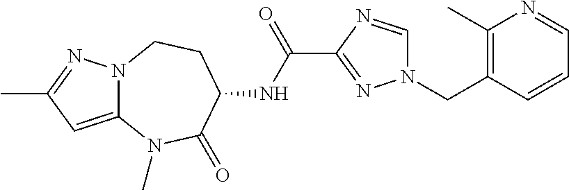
C1(C)=NN2C(=C1)N(C)C(=O)C(NC(C1=NN(CC3=C(C)N=CC=C3)C=N1)=O)CC2
